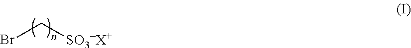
BrC[SO3-X+]
